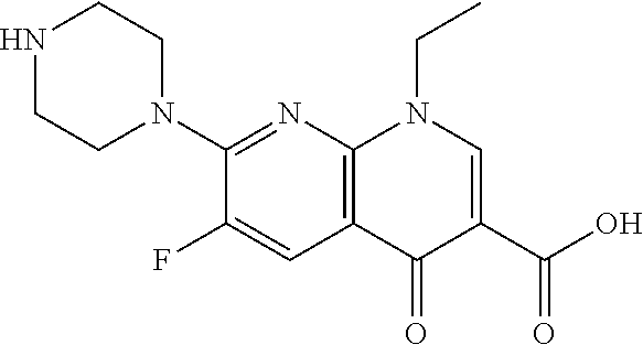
C1(N2CCNCC2)=NC2=C(C=C1F)C(=O)C(C(O)=O)=CN2CC
